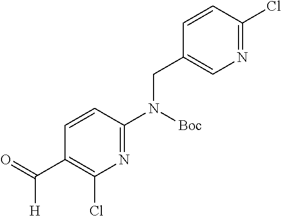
C1=CC(N([Boc])CC2=CN=C(Cl)C=C2)=NC(Cl)=C1C(=O)[H]
